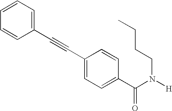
C1=CC=C(C#CC2=CC=C(C(N([H])CCCC)=O)C=C2)C=C1
